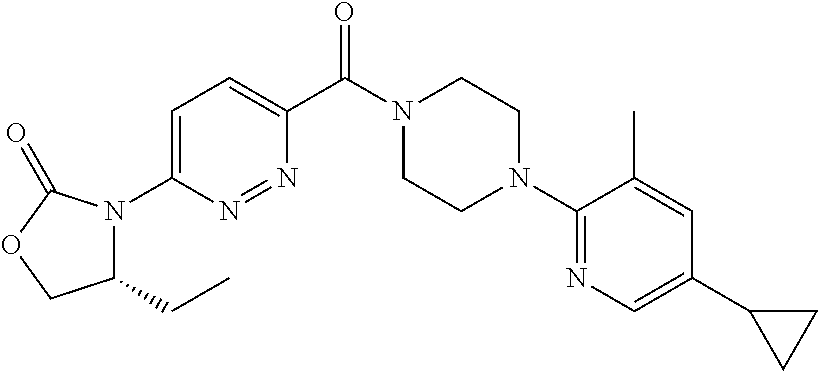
C1=C(N2C(CC)COC2=O)N=NC(C(N2CCN(C3=NC=C(C4CC4)C=C3C)CC2)=O)=C1
